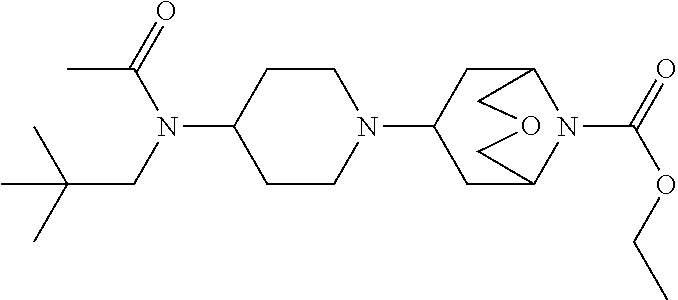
C1(N(C(=O)C)CC(C)(C)C)CCN(C2CC3N(C(=O)OCC)C(C2)COC3)CC1
